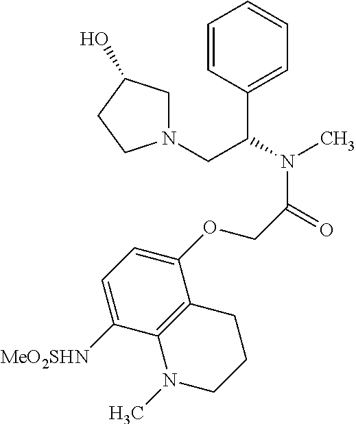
C1=CC(C(N(C)C(=O)COC2=CC=C([MeO2SHN])C3=C2CCCN3C)CN2CC(O)CC2)=CC=C1
